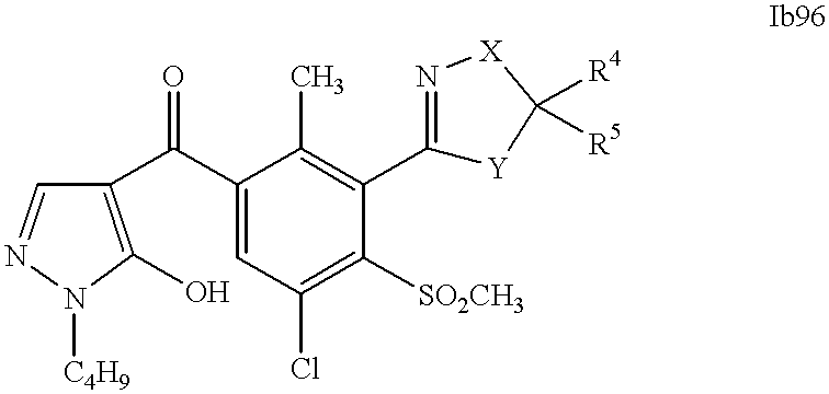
C1(C(C2=CC(Cl)=C([SO2CH3])C(C3=N[X]C([R4])([R5])[Y]3)=C2C)=O)=C(O)N([C4H9])N=C1
